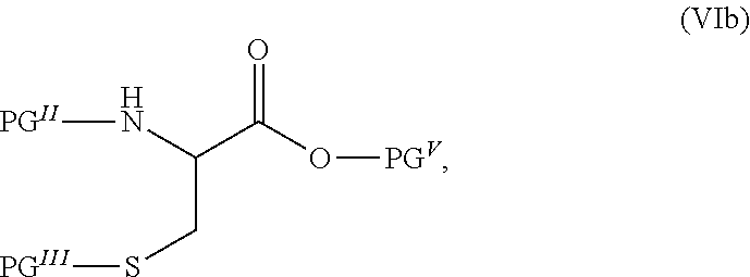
[PGII]NC(C(O[PGV])=O)CS[PGIII]
